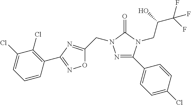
N1=C(C2=CC=C(Cl)C=C2)N(CC(C(F)(F)F)O)C(=O)N1CC1=NC(C2=C(Cl)C(Cl)=CC=C2)=NO1
